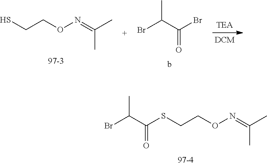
BrC(C(SCCON=C(C)C)=O)C.SCCON=C(C)C.BrC(C(Br)=O)C
